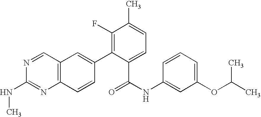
C12=C(C=NC(NC)=N1)C=C(C1=C(F)C(C)=CC=C1C(=O)NC1=CC(OC(C)C)=CC=C1)C=C2
